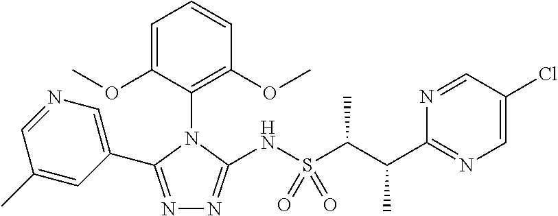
C1=C(OC)C(N2C(C3=CN=CC(C)=C3)=NN=C2NS(C(C(C2=NC=C(Cl)C=N2)C)C)(=O)=O)=C(OC)C=C1
